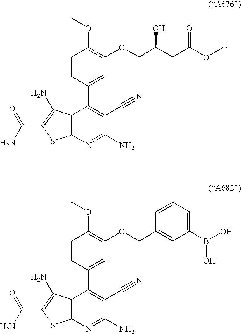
C12=C(N=C(N)C(C#N)=C1C1=CC(OCC(CC(OC)=O)O)=C(OC)C=C1)SC(C(N)=O)=C2N.C12=C(N=C(N)C(C#N)=C1C1=CC(OCC3=CC(B([OH])O)=CC=C3)=C(OC)C=C1)SC(C(N)=O)=C2N
